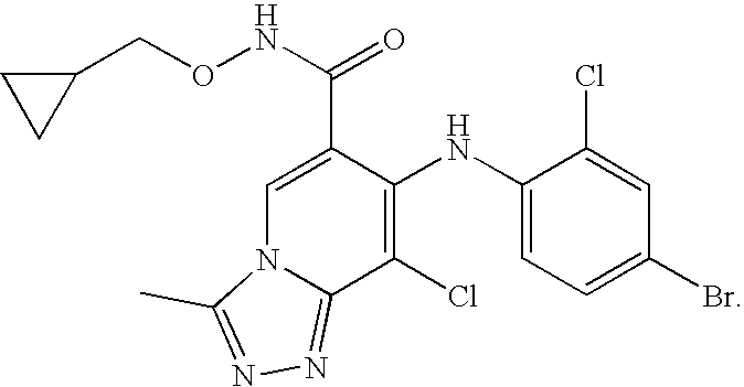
C1=C(C(NOCC2CC2)=O)C(NC2=CC=C(Br)C=C2Cl)=C(Cl)C2=NN=C(C)N12
